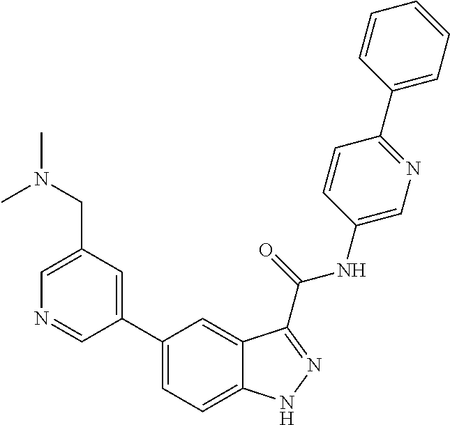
C1(CN(C)C)=CN=CC(C2=CC=C3C(=C2)C(C(NC2=CN=C(C4=CC=CC=C4)C=C2)=O)=NN3)=C1
